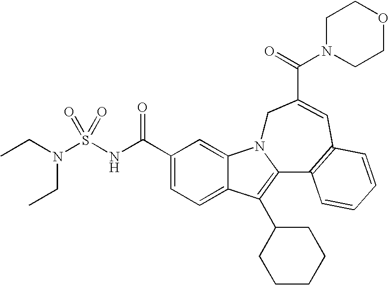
C1(C(NS(=O)(=O)N(CC)CC)=O)=CC=C2C(=C1)N1C(=C2C2CCCCC2)C2=C(C=C(C(=O)N3CCOCC3)C1)C=CC=C2
